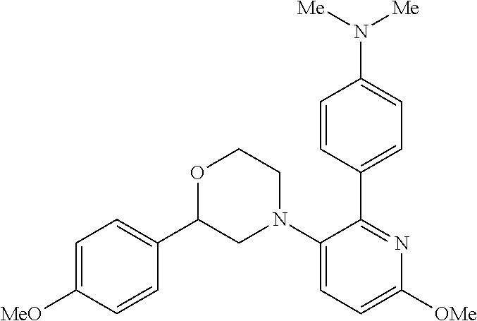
C1=CC(C2=NC([OMe])=CC=C2N2CCOC(C3=CC=C([MeO])C=C3)C2)=CC=C1N([Me])[Me]
